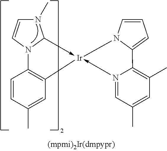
C1=CC(C)=CC2=C1N1C(->[Ir]23-N2=CC(C)=CC(C)=C2C2=CC=CN32)N(C)C=C1
